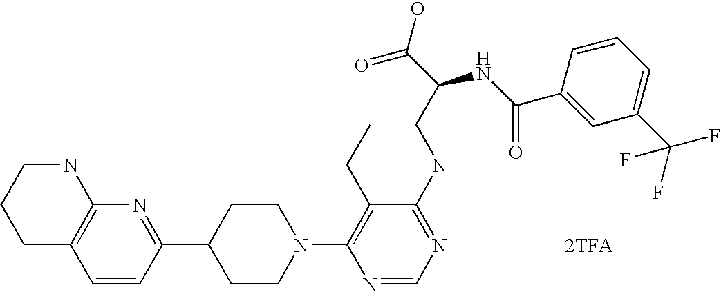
[2TFA].C1=CC(C2CCN(C3=C(CC)C(NCC(C(O)=O)NC(=O)C4=CC(C(F)(F)F)=CC=C4)=NC=N3)CC2)=NC2=C1CCCN2
